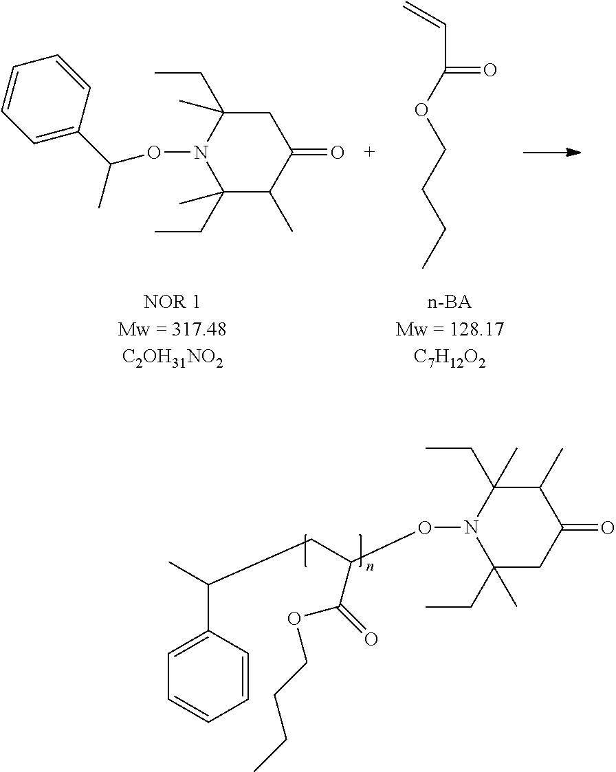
C(C(=O)OCCCC)=C.C1=C(C(C)ON2C(CC)(C)C(C)C(=O)CC2(CC)C)C=CC=C1.C1=CC(C(C)CC(ON2C(CC)(C)CC(=O)C(C)C2(CC)C)C(=O)OCCCC)=CC=C1
